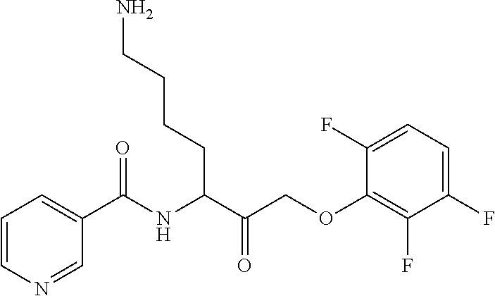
C1=CN=CC(C(NC(C(COC2=C(F)C(F)=CC=C2F)=O)CCCCN)=O)=C1
